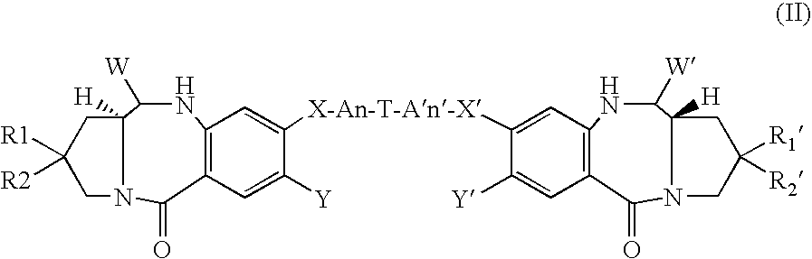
N1C([W])C2([H])N(C(=O)C3=C1C=C([X-An-T-An-X]C1=CC4=C(C(=O)N5CC([R1])([R2])CC5([H])C([W])N4)C=C1[Y])C([Y])=C3)CC([R1])([R2])C2
